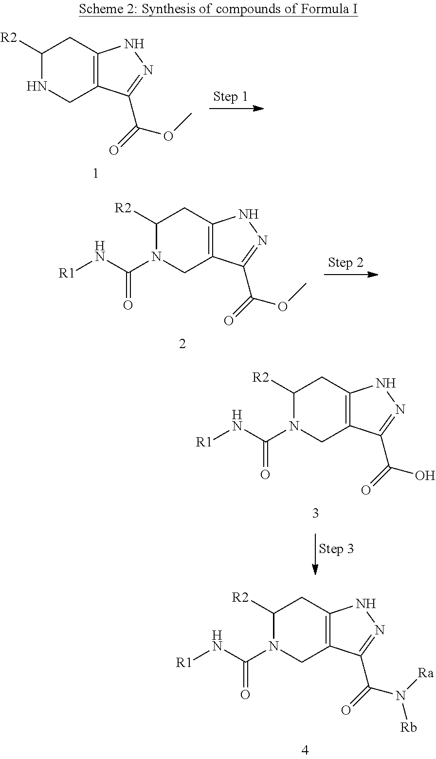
C12=C(CC([R2])N(C(N[R1])=O)C1)NN=C2C(=O)N([Rb])[Ra].C12=C(CC([R2])NC1)NN=C2C(=O)OC.C12=C(CC([R2])N(C(N[R1])=O)C1)NN=C2C(=O)OC.C12=C(CC([R2])N(C(N[R1])=O)C1)NN=C2C(=O)O
